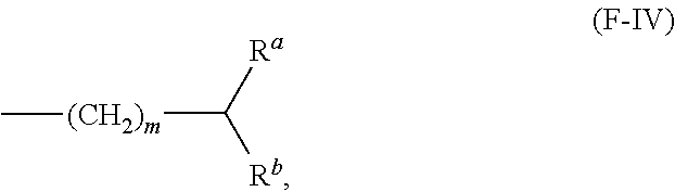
[(CH2)m](C([Ra])[Rb])C
